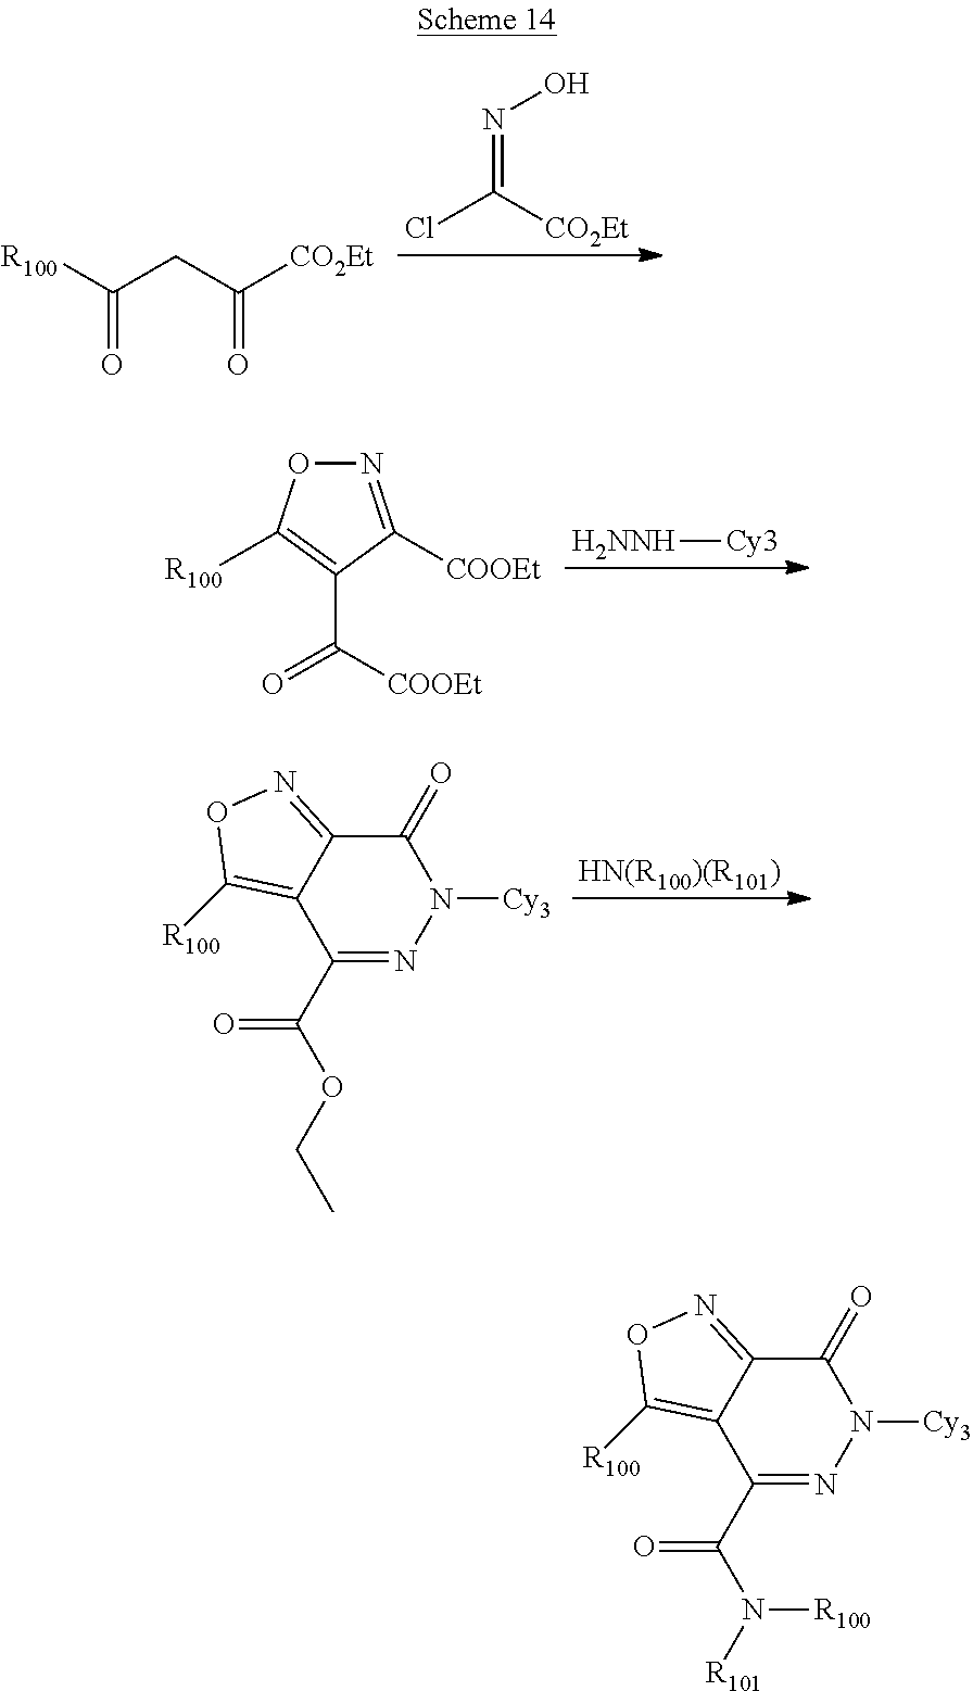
O=C(CC(=O)[CO2Et])[R100].N(=C(Cl)[CO2Et])O.N1=C([COOEt])C(C([COOEt])=O)=C([R100])O1.[H2NNH][Cy3].C1(=O)C2=NOC([R100])=C2C(C(=O)OCC)=NN1[Cy3].[HN(R100)(R101)].C1(=O)C2=NOC([R100])=C2C(C(=O)N([R101])[R100])=NN1[Cy3]
